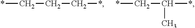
*CCC*.*CC(*)C
